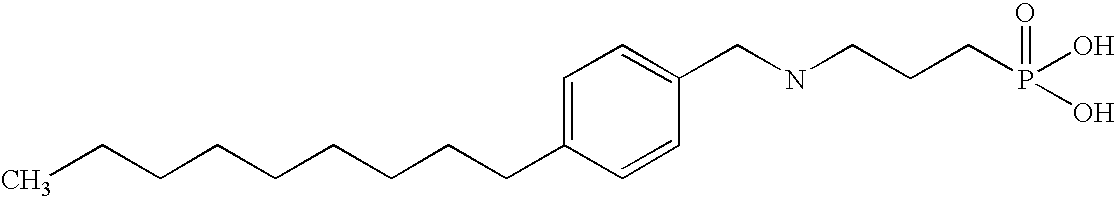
C(CCCCCCC1=CC=C(CNCCCP(=O)(O)O)C=C1)CC
